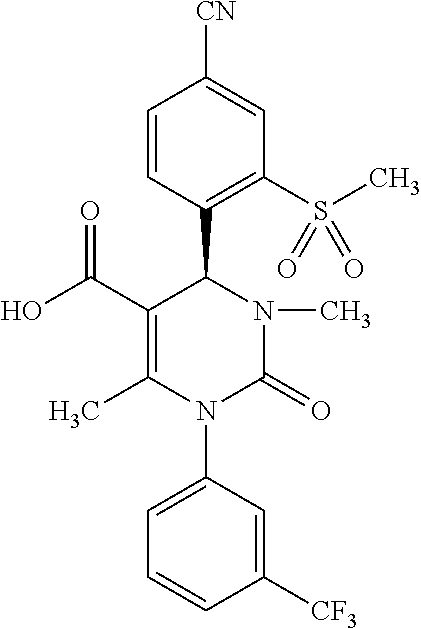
C1=CC(C2C(C(=O)O)=C(C)N(C3=CC=CC([CF3])=C3)C(=O)N2C)=C(S(C)(=O)=O)C=C1[CN]
